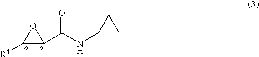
[R4]C1C(C(NC2CC2)=O)O1
